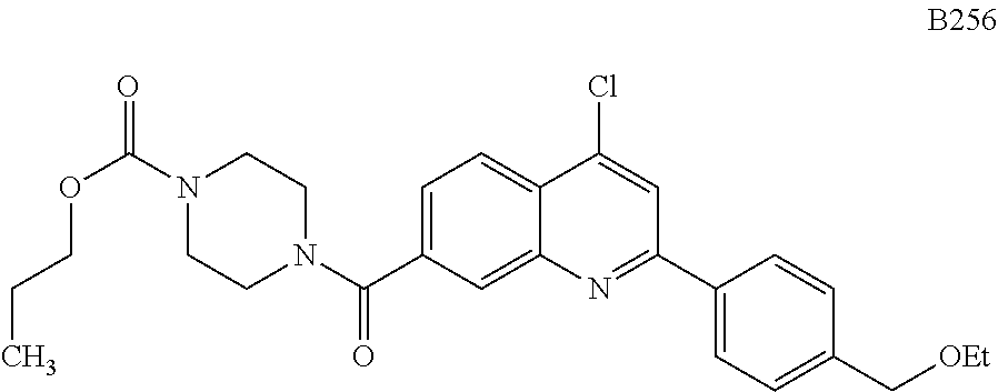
C1=C(C(N2CCN(C(=O)OCCC)CC2)=O)C=C2C(=C1)C(Cl)=CC(C1=CC=C(C[OEt])C=C1)=N2
